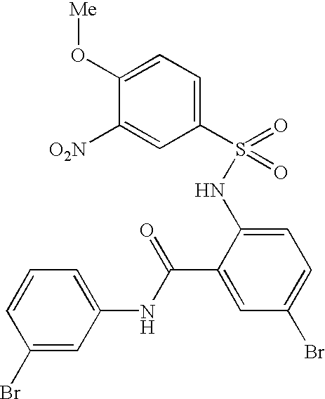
C1(S(=O)(=O)NC2=CC=C(Br)C=C2C(=O)NC2=CC=CC(Br)=C2)=CC=C(O[Me])C([O2N])=C1
